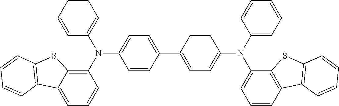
C1(N(C2=CC=CC=C2)C2=CC=C(C3=CC=C(N(C4=CC=CC=C4)C4=CC=CC5=C4SC4=C5C=CC=C4)C=C3)C=C2)=C2C(=CC=C1)C1=C(S2)C=CC=C1
